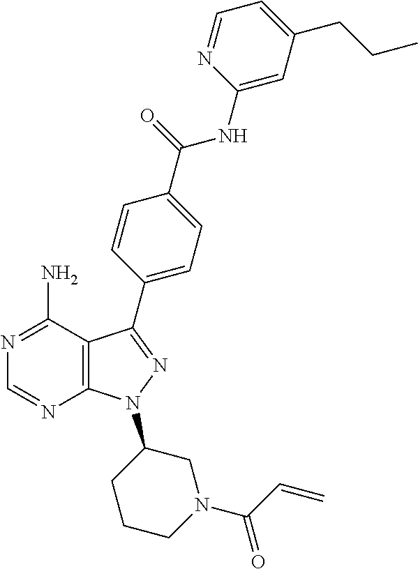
C1=NC2=C(C(N)=N1)C(C1=CC=C(C(=O)NC3=CC(CCC)=CC=N3)C=C1)=NN2C1CCCN(C(C=C)=O)C1
